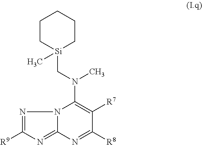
C1C[Si](CN(C2=C([R7])C([R8])=NC3=NC([R9])=NN32)C)(C)CCC1
